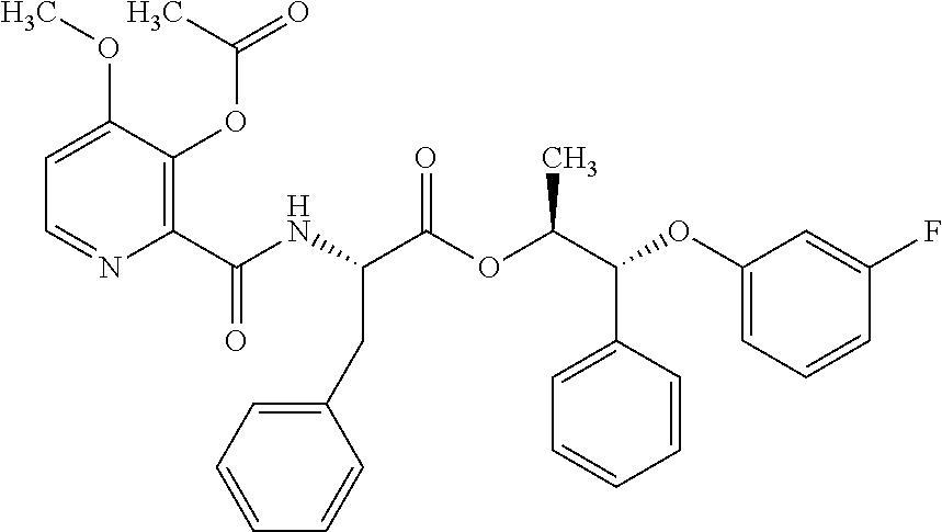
C1(C(NC(C(OC(C(C2=CC=CC=C2)OC2=CC=CC(F)=C2)C)=O)CC2=CC=CC=C2)=O)=C(OC(C)=O)C(OC)=CC=N1
